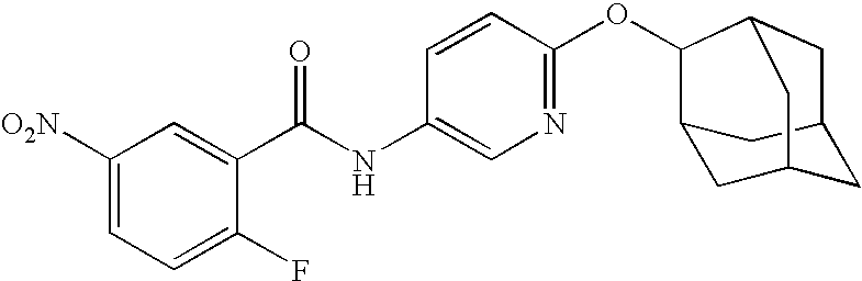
C1([O2N])=CC=C(F)C(C(NC2=CN=C(OC3C4CC5CC(CC3C5)C4)C=C2)=O)=C1
